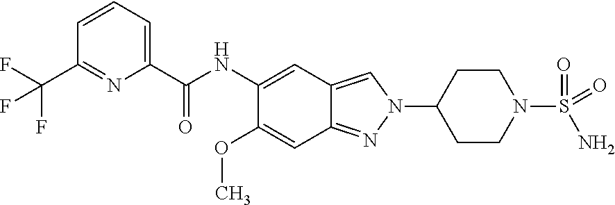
C1(C(NC2=CC3=CN(C4CCN(S(N)(=O)=O)CC4)N=C3C=C2OC)=O)=CC=CC(C(F)(F)F)=N1
